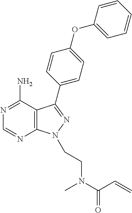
C12=C(C(N)=NC=N1)C(C1=CC=C(OC3=CC=CC=C3)C=C1)=NN2CCN(C(C=C)=O)C
